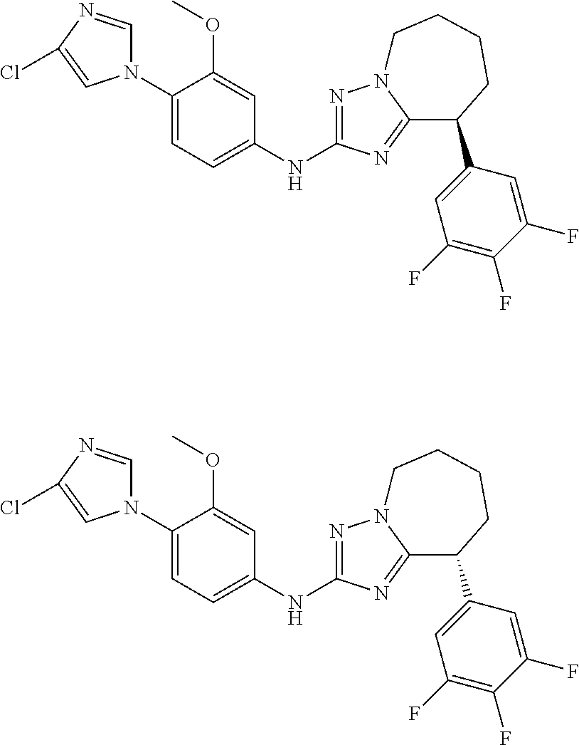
C1(N2C=NC(Cl)=C2)=CC=C(NC2=NN3C(=N2)C(C2=CC(F)=C(F)C(F)=C2)CCCC3)C=C1OC.C1(N2C=NC(Cl)=C2)=CC=C(NC2=NN3C(=N2)C(C2=CC(F)=C(F)C(F)=C2)CCCC3)C=C1OC
